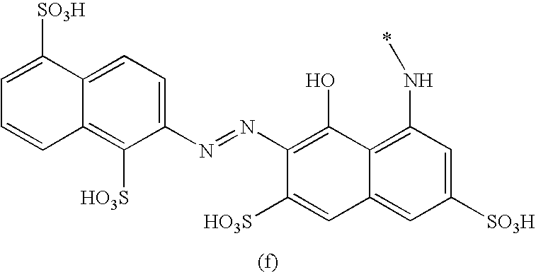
C12=CC=C(N=NC3=C(O)C4=C(N*)C=C([SO3H])C=C4C=C3[HO3S])C([HO3S])=C1C=CC=C2[SO3H]
